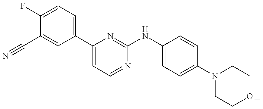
C1(F)=CC=C(C2=CC=NC(NC3=CC=C(N4CCOCC4)C=C3)=N2)C=C1C#N
